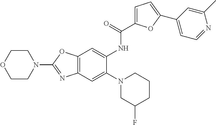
C12=C(C=C(N3CC(F)CCC3)C(NC(C3=CC=C(C4=CC=NC(C)=C4)O3)=O)=C1)N=C(N1CCOCC1)O2
